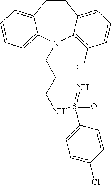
C1CC2=CC=CC(Cl)=C2N(CCCNS(C2=CC=C(Cl)C=C2)(=O)=N)C2=CC=CC=C12
